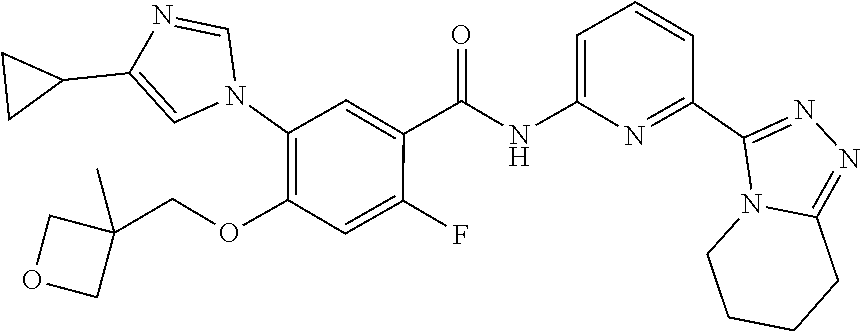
N1(C2=C(OCC3(C)COC3)C=C(F)C(C(NC3=CC=CC(C4=NN=C5N4CCCC5)=N3)=O)=C2)C=NC(C2CC2)=C1
